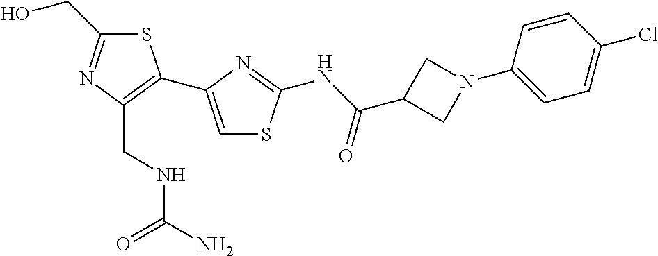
S1C(CO)=NC(CNC(=O)N)=C1C1=CSC(NC(=O)C2CN(C3=CC=C(Cl)C=C3)C2)=N1
